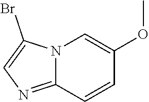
N12C(=NC=C1Br)C=CC(OC)=C2
